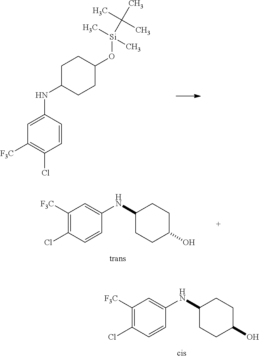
C1([F3C])=C(Cl)C=CC(NC2CCC(O)CC2)=C1.C1=CC(NC2CCC(O[Si](C)(C(C)(C)C)C)CC2)=CC([F3C])=C1Cl.C1([F3C])=C(Cl)C=CC(NC2CCC(O)CC2)=C1
